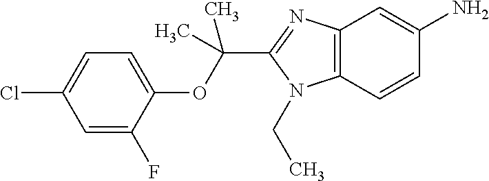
C1(F)=CC(Cl)=CC=C1OC(C1=NC2=C(N1CC)C=CC(N)=C2)(C)C
